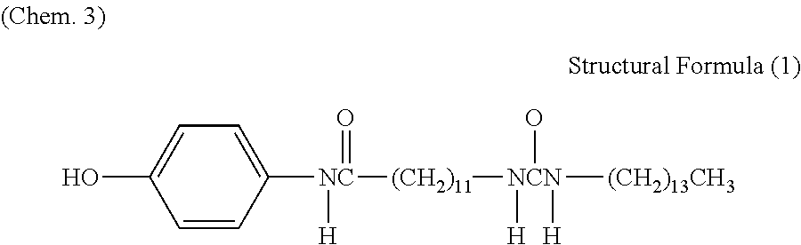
C1=CC([NC]([(CH2)11][NCN]([(CH2)13CH3])(O)([H])[H])(=O)[H])=CC=C1O
